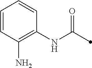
C1(NC(=O)C)=C(N)C=CC=C1
